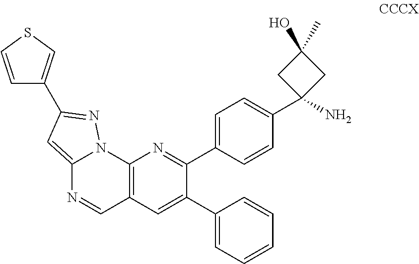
C12=C(C=C(C3=CC=CC=C3)C(C3=CC=C(C4(N)CC(O)(C)C4)C=C3)=N1)C=NC1=CC(C3=CSC=C3)=NN21
